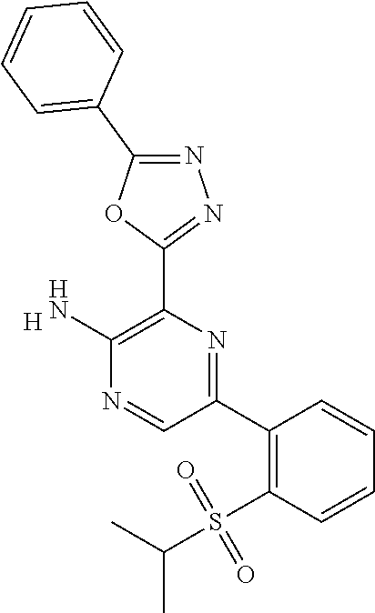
C1=CC(S(C(C)C)(=O)=O)=C(C2=NC(C3=NN=C(C4=CC=CC=C4)O3)=C(N)N=C2)C=C1.[H]
